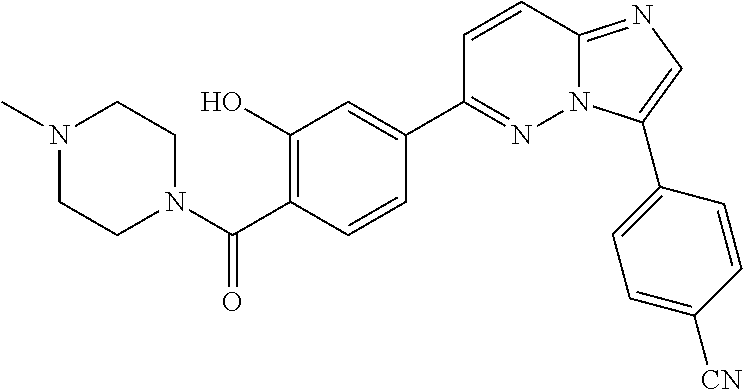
N1(C)CCN(C(C2=C(O)C=C(C3=NN4C(=NC=C4C4=CC=C([CN])C=C4)C=C3)C=C2)=O)CC1
